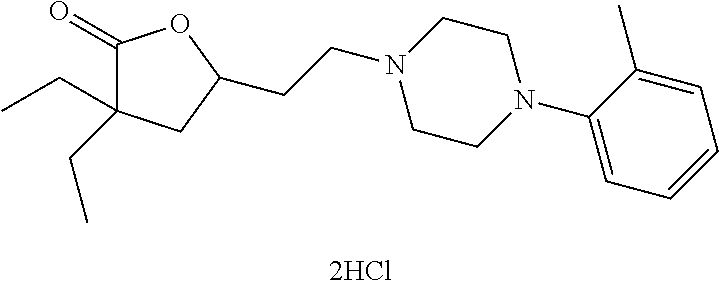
C1(=O)C(CC)(CC)CC(CCN2CCN(C3=CC=CC=C3C)CC2)O1.[2HCl]
